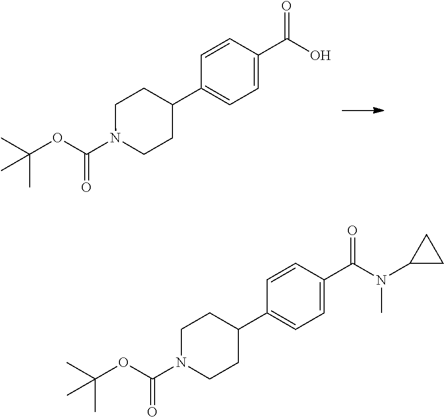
CC(OC(N1CCC(C2=CC=C(C(O)=O)C=C2)CC1)=O)(C)C.CC(OC(N1CCC(C2=CC=C(C(N(C3CC3)C)=O)C=C2)CC1)=O)(C)C
